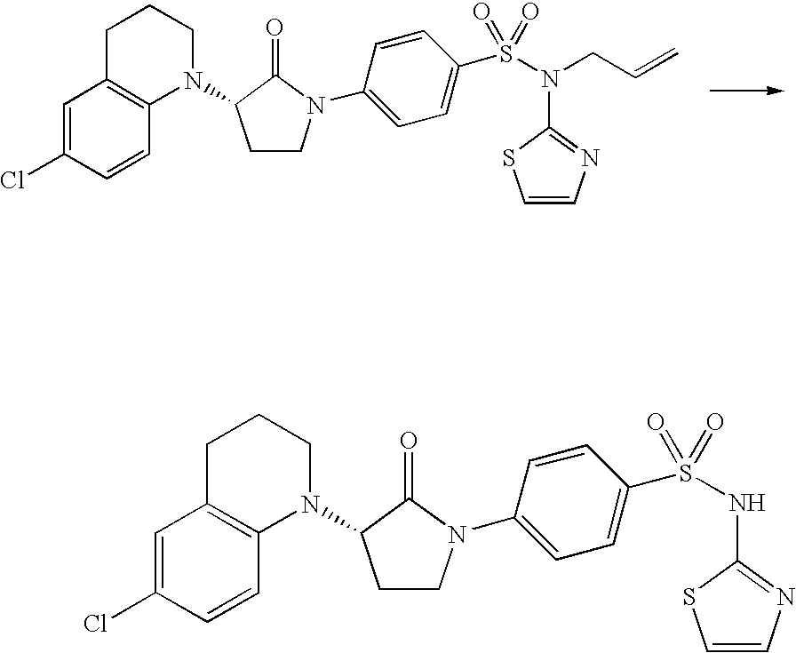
C1CC(N2CCCC3=C2C=CC(Cl)=C3)C(=O)N1C1=CC=C(S(N(C2=NC=CS2)CC=C)(=O)=O)C=C1.C1CC(N2CCCC3=C2C=CC(Cl)=C3)C(=O)N1C1=CC=C(S(NC2=NC=CS2)(=O)=O)C=C1
